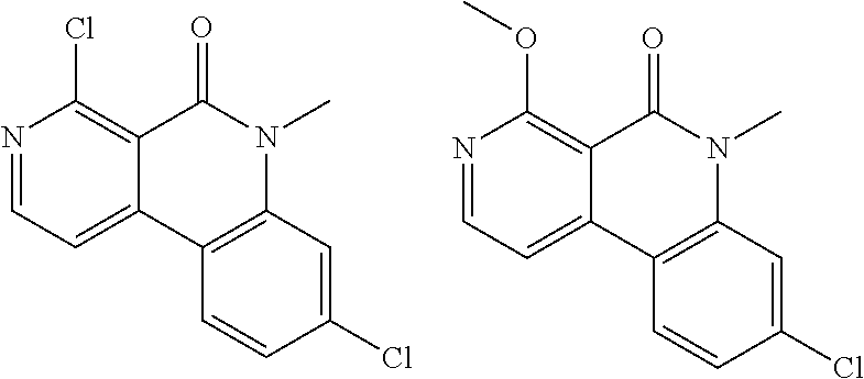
N1=CC=C2C(=C1Cl)C(=O)N(C)C1=C2C=CC(Cl)=C1.N1=CC=C2C(=C1OC)C(=O)N(C)C1=C2C=CC(Cl)=C1
